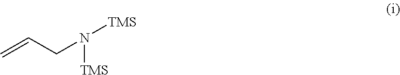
C=CCN([TMS])[TMS]
